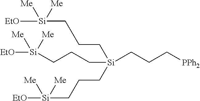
C(C[Si](CCC[Si]([EtO])([Me])[Me])(CCC[PPh2])CCC[Si]([Me])([EtO])[Me])C[Si]([EtO])([Me])[Me]
